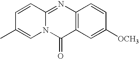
C1=CC2=NC3=C(C(=O)N2C=C1C)C=C([OCH3])C=C3
